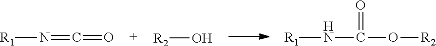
[R1]N=C=O.[R2]O.[R1]NC(O[R2])=O
